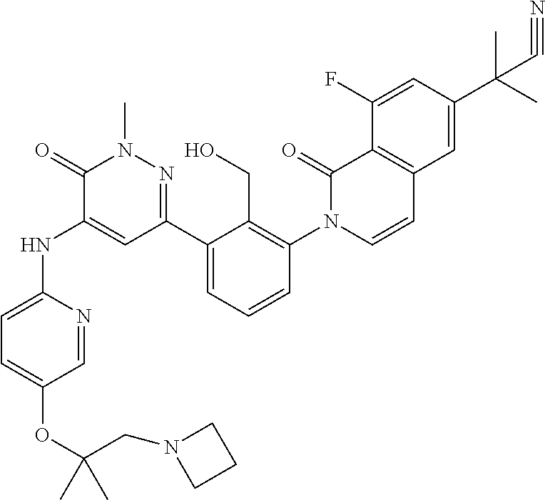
C1=NC(NC2=CC(C3=CC=CC(N4C=CC5=C(C4=O)C(F)=CC(C(C)(C)C#N)=C5)=C3CO)=NN(C)C2=O)=CC=C1OC(CN1CCC1)(C)C
